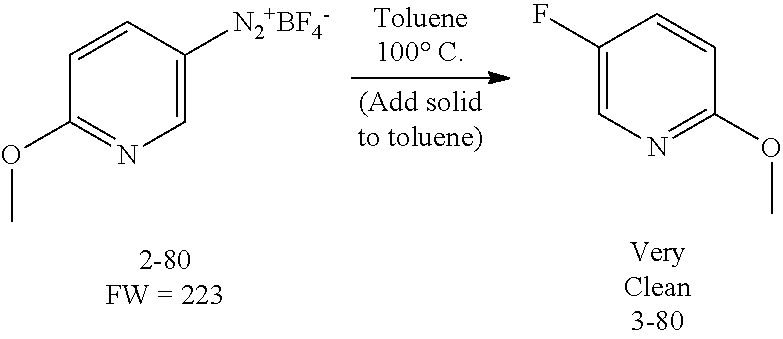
C1=CC([N2+BF4-])=CN=C1OC.C1(F)=CN=C(OC)C=C1
